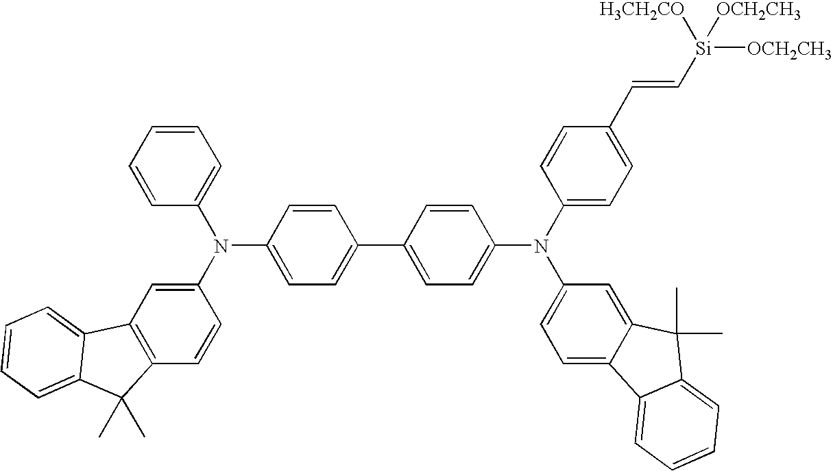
C1(N(C2=CC=C(C3=CC=C(N(C4=CC=C5C(=C4)C(C)(C)C4=CC=CC=C54)C4=CC=C(C=C[Si]([OCH2CH3])([H3CH2CO])[OCH2CH3])C=C4)C=C3)C=C2)C2=CC=CC=C2)=CC2=C(C=C1)C(C)(C)C1=CC=CC=C21
